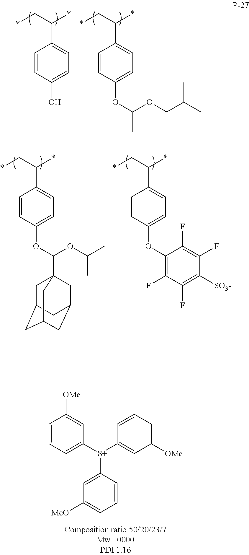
*CC(*)C1=CC=C(O)C=C1.*CC(*)C1=CC=C(OC(OCC(C)C)C)C=C1.C1=CC=C([S+](C2=CC([OMe])=CC=C2)C2=CC([MeO])=CC=C2)C=C1[OMe].*CC(*)C1=CC=C(OC2=C(F)C(F)=C([SO3-])C(F)=C2F)C=C1.*CC(*)C1=CC=C(OC(OC(C)C)C23CC4CC(CC(C2)C4)C3)C=C1
